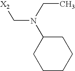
C1CCCC(N(CC)C[X2])C1
